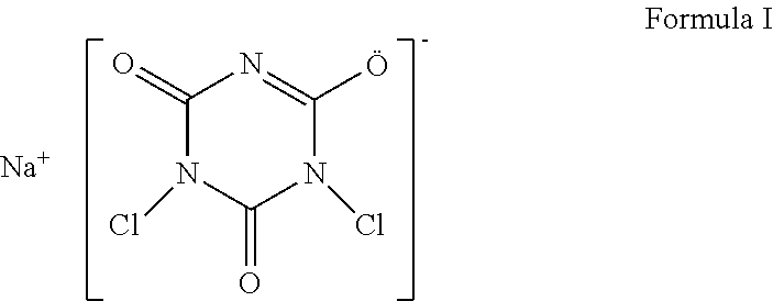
C1(=O)N(Cl)C(=O)N(Cl)C(C)=N1.[Na]
